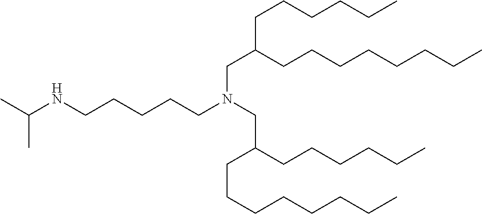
C(C(CCCCCCCC)CCCCCC)N(CCCCCNC(C)C)CC(CCCCCC)CCCCCCCC
